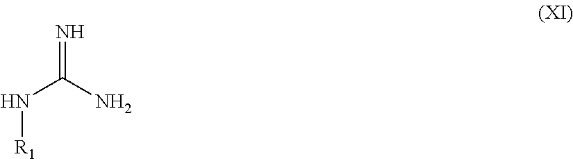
N=C(N)N[R1]
